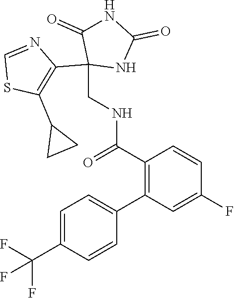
C1=C(C(F)(F)F)C=CC(C2=C(C(=O)NCC3(C4=C(C5CC5)SC=N4)C(=O)NC(=O)N3)C=CC(F)=C2)=C1
